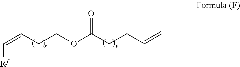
C([Rf])=CCCOC(CCC=C)=O
